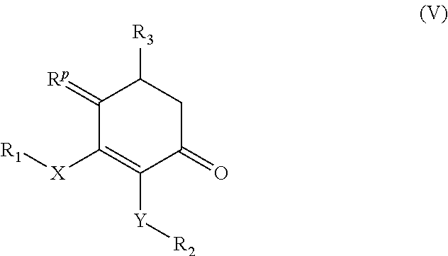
C1(=[Rp])C([X][R1])=C([Y][R2])C(=O)CC1[R3]
